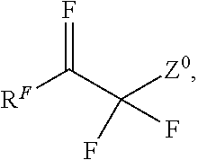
[RF]C(C([Z0])(F)F)=F
